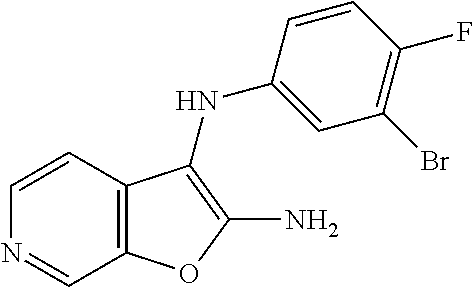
C1=CC2=C(C=N1)OC(N)=C2NC1=CC(Br)=C(F)C=C1
